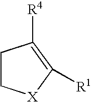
C1C[X]C([R1])=C1[R4]
